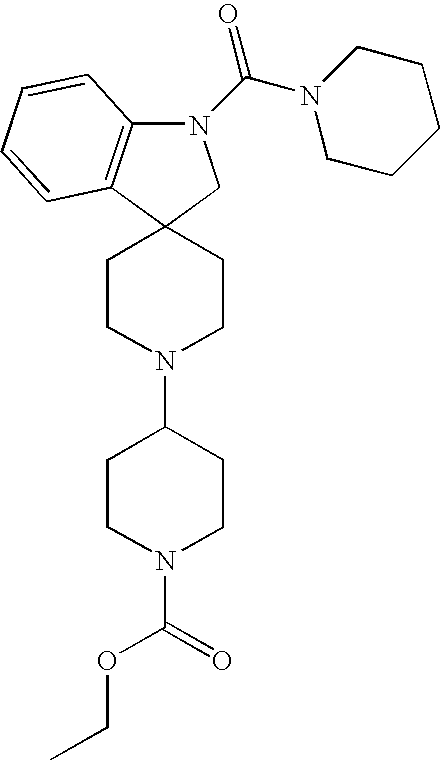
N1(C(N2CCCCC2)=O)C2=C(C3(C1)CCN(C1CCN(C(OCC)=O)CC1)CC3)C=CC=C2
